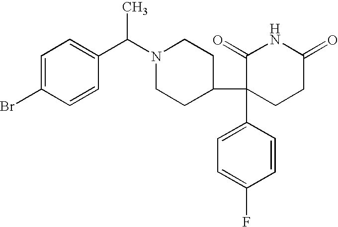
C1=C(Br)C=CC(C(N2CCC(C3(C4=CC=C(F)C=C4)CCC(=O)NC3=O)CC2)C)=C1
